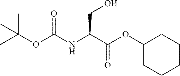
OCC(C(OC1CCCCC1)=O)NC(OC(C)(C)C)=O
